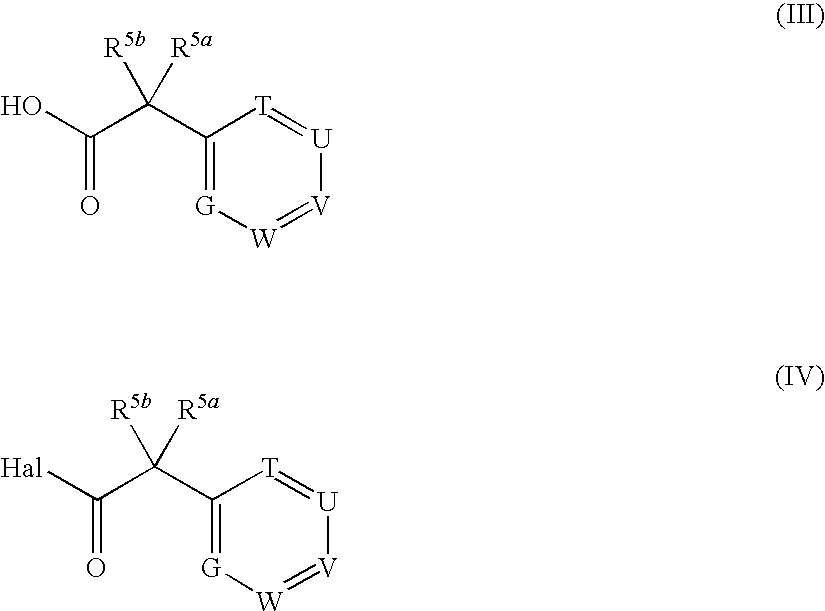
C1(C(C(=O)O)([R5b])[R5a])=[G][W]=[V][U]=[T]1.C1(C(C(=O)[Hal])([R5b])[R5a])=[G][W]=[V][U]=[T]1
